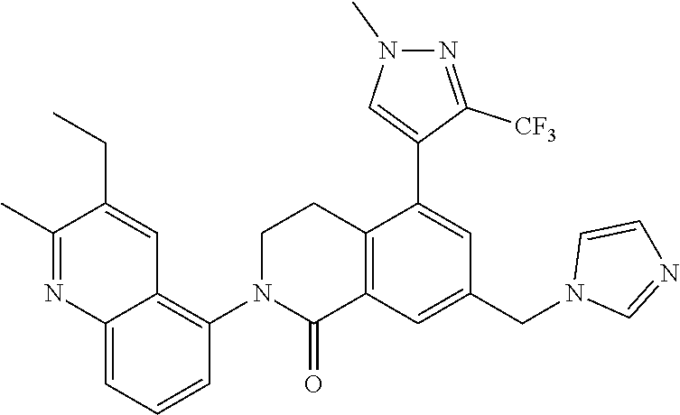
C12=C(C=C(CN3C=NC=C3)C=C1C1=CN(C)N=C1[CF3])C(=O)N(C1=C3C(=CC=C1)N=C(C)C(CC)=C3)CC2
